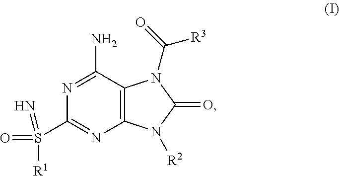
N1=C(N)C2=C(N=C1S(=N)(=O)[R1])N([R2])C(=O)N2C(=O)[R3]
